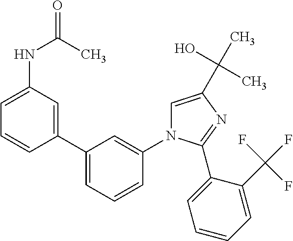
C1=C(NC(=O)C)C=C(C2=CC=CC(N3C=C(C(O)(C)C)N=C3C3=CC=CC=C3C(F)(F)F)=C2)C=C1
